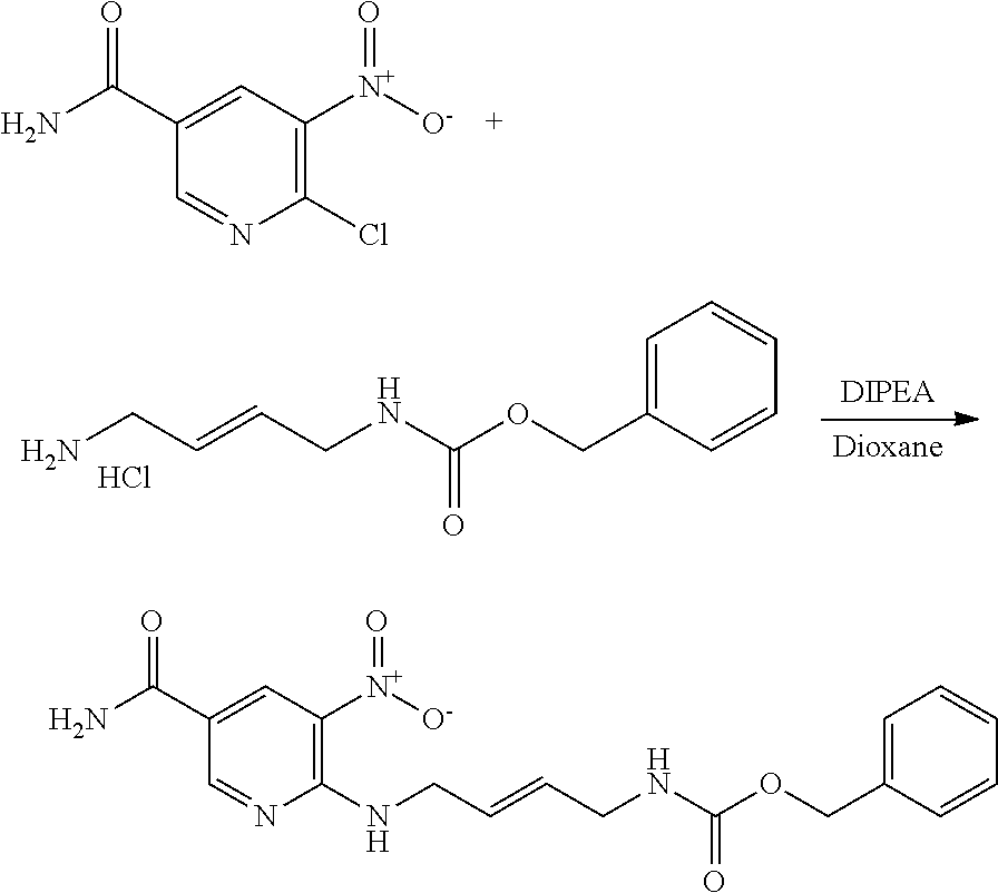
C1(Cl)=C([N+](=O)[O-])C=C(C(N)=O)C=N1.NCC=CCNC(OCC1=CC=CC=C1)=O.Cl.[DIPEA].[Dioxane].C(C=CCNC(OCC1=CC=CC=C1)=O)NC1=C([N+](=O)[O-])C=C(C(N)=O)C=N1
